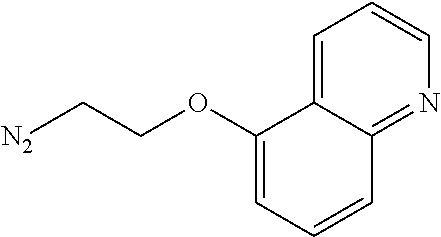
C1=C2C(=NC=C1)C=CC=C2OCC[N2]
